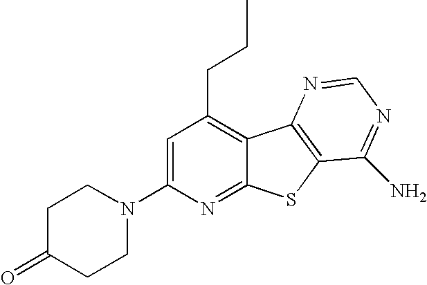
C1=C(N2CCC(=O)CC2)N=C2C(=C1CCC)C1=C(S2)C(N)=NC=N1
